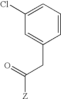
C1(Cl)=CC=CC(CC([Z])=O)=C1
